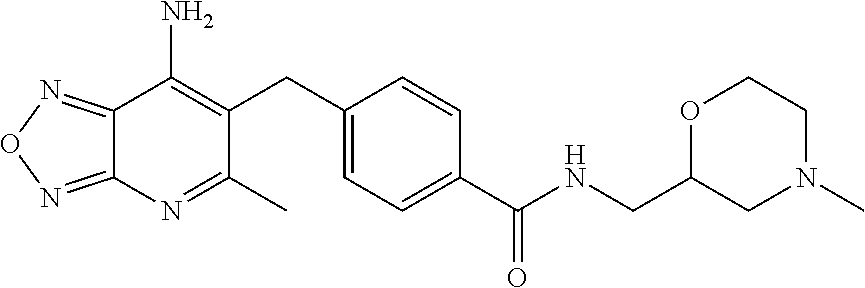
C12=NON=C1N=C(C)C(CC1=CC=C(C(NCC3CN(C)CCO3)=O)C=C1)=C2N
